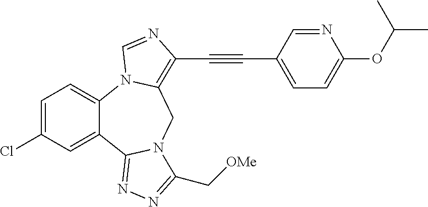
C1=C(Cl)C=C2C(=C1)N1C(=C(C#CC3=CC=C(OC(C)C)N=C3)N=C1)CN1C2=NN=C1C[OMe]
